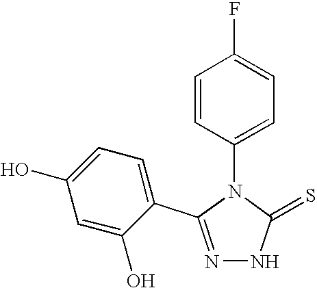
N1=C(C2=CC=C(O)C=C2O)N(C2=CC=C(F)C=C2)C(=S)N1
